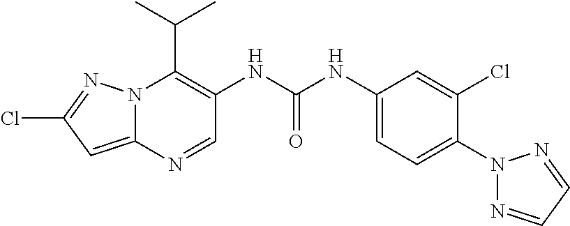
N12C(=CC(Cl)=N1)N=CC(NC(NC1=CC=C(N3N=CC=N3)C(Cl)=C1)=O)=C2C(C)C
